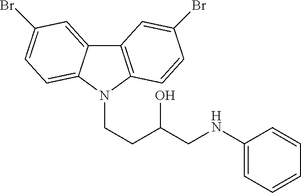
C12=CC(Br)=CC=C1N(CCC(CNC1=CC=CC=C1)O)C1=C2C=C(Br)C=C1
